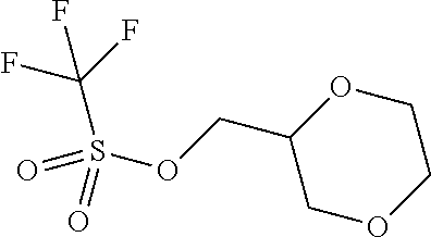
S(OCC1COCCO1)(=O)(C(F)(F)F)=O
